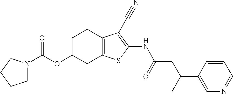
C(OC1CC2=C(CC1)C(C#N)=C(NC(CC(C1=CN=CC=C1)C)=O)S2)(=O)N1CCCC1
